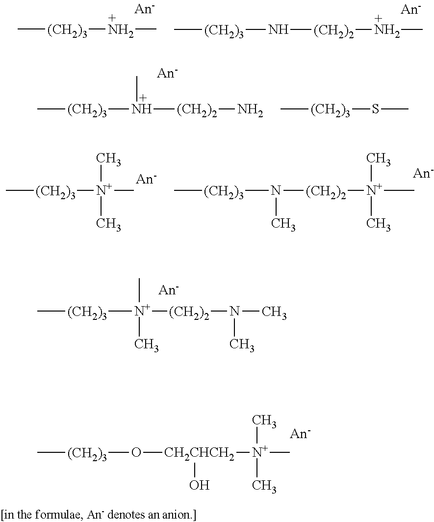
C[(CH2)3]NC.N([(CH2)2]NC)[(CH2)3]C.N([(CH2)2]N)([(CH2)3]C)C.[(CH2)3](C)SC.[(CH2)3](C)[N+](C)(C)C.N([(CH2)2][N+](C)(C)C)([(CH2)3]C)C.[N+]([(CH2)2]N(C)C)([(CH2)3]C)(C)C.O([CH2CHCH2](O)[N+](C)(C)C)[(CH2)3]C
